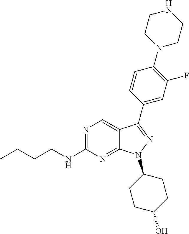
N1=C(NCCCC)N=C2C(=C1)C(C1=CC(F)=C(N3CCNCC3)C=C1)=NN2C1CCC(O)CC1
